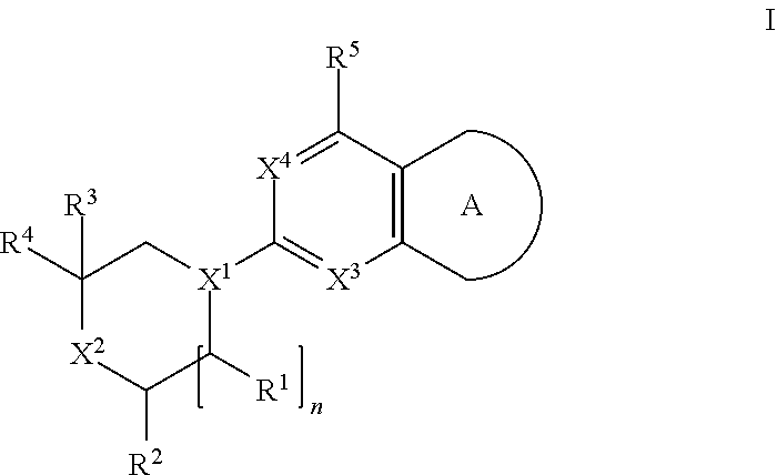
C1(C)=C(C)[X3]=C([X1]2C([R1])C([R2])[X2]C([R4])([R3])C2)[X4]=C1[R5].[A]
